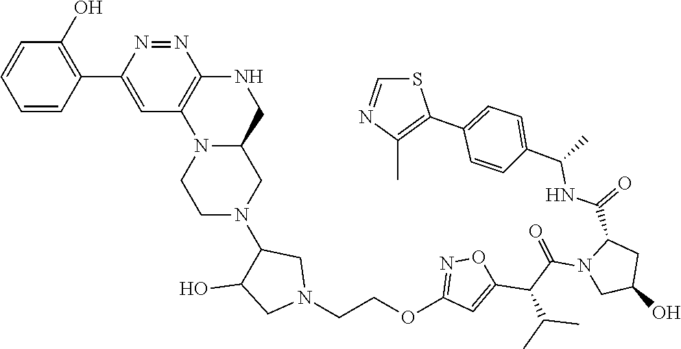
N1(C2CN(CCOC3=NOC(C(C(N4CC(O)CC4C(NC(C4=CC=C(C5=C(C)N=CS5)C=C4)C)=O)=O)C(C)C)=C3)CC2O)CCN2C(C1)CNC1=C2C=C(C2=C(O)C=CC=C2)N=N1
